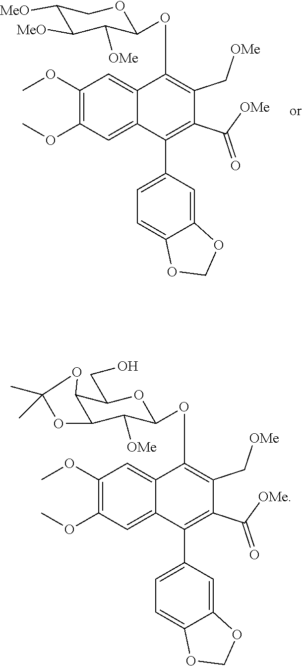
C1(OC)=C(OC)C=C2C(=C1)C(OC1C([OMe])C([MeO])C([MeO])CO1)=C(C[OMe])C(C([OMe])=O)=C2C1=CC=C2C(=C1)OCO2.C1(OC)=C(OC)C=C2C(=C1)C(OC1C([OMe])C3C(C(CO)O1)OC(C)(C)O3)=C(C[OMe])C(C([OMe])=O)=C2C1=CC=C2C(=C1)OCO2
